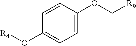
C1=C(OC[R9])C=CC(O[R4])=C1
